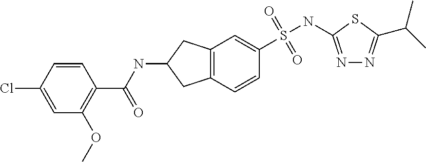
N1=C(NS(=O)(=O)C2=CC3=C(C=C2)CC(NC(C2=C(OC)C=C(Cl)C=C2)=O)C3)SC(C(C)C)=N1
